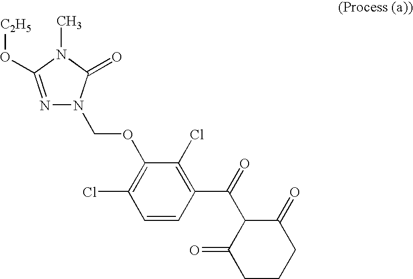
N1=C(O[C2H5])N(C)C(=O)N1COC1=C(Cl)C=CC(C(=O)C2C(=O)CCCC2=O)=C1Cl
